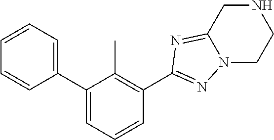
C1=CC=C(C2=CC=CC(C3=NN4CCNCC4=N3)=C2C)C=C1
